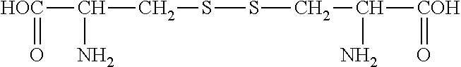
[HOC](C(N)CSSCC([COH]=O)N)=O
